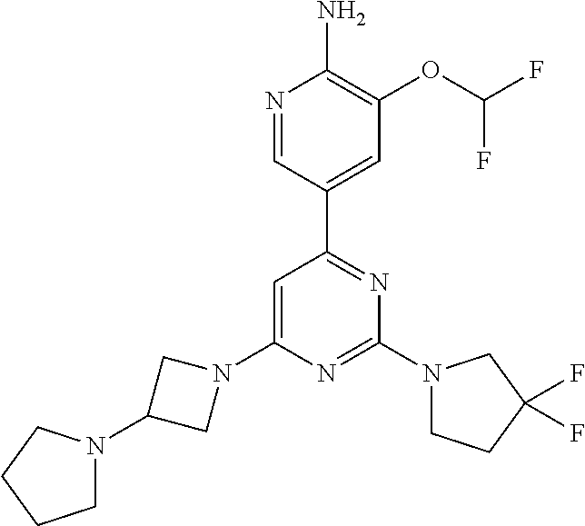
N1=CC(C2=NC(N3CCC(F)(F)C3)=NC(N3CC(N4CCCC4)C3)=C2)=CC(OC(F)F)=C1N
